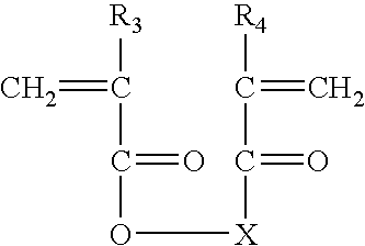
C=C([R3])C(=O)O[X]C(=O)C(=C)[R4]
